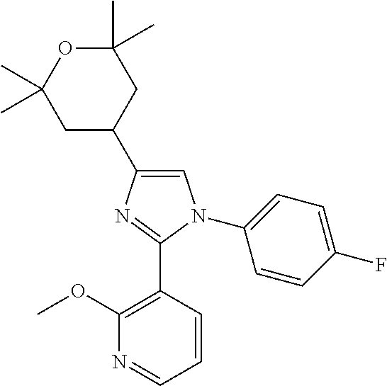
C1=C(C2CC(C)(C)OC(C)(C)C2)N=C(C2=C(OC)N=CC=C2)N1C1=CC=C(F)C=C1
